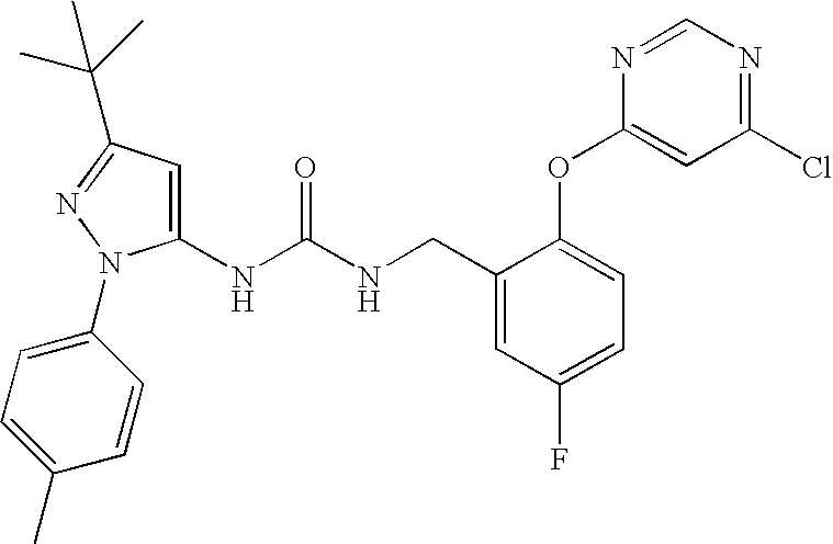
C1(NC(NCC2=CC(F)=CC=C2OC2=CC(Cl)=NC=N2)=O)=CC(C(C)(C)C)=NN1C1=CC=C(C)C=C1
